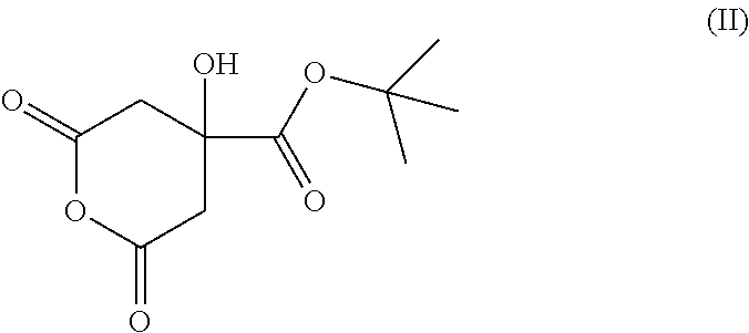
C1(=O)OC(=O)CC(O)(C(=O)OC(C)(C)C)C1
